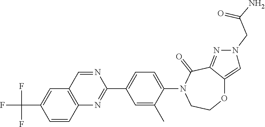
C12=C(C=NC(C3=CC=C(N4CCOC5=CN(CC(=O)N)N=C5C4=O)C(C)=C3)=N1)C=C(C(F)(F)F)C=C2
